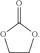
C1COC(=O)O1
